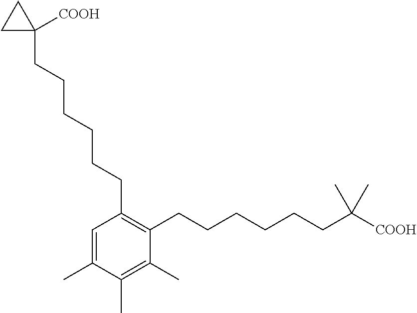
C1=C(C)C(C)=C(C)C(CCCCCCC([COOH])(C)C)=C1CCCCCCC1([COOH])CC1
